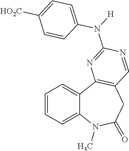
C1=CC=C2C(=C1)C1=C(CC(=O)N2C)C=NC(N(C2=CC=C([HO2C])C=C2)[H])=N1
